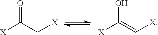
[X]C(C[X])=O.[X]C(=C[X])O
